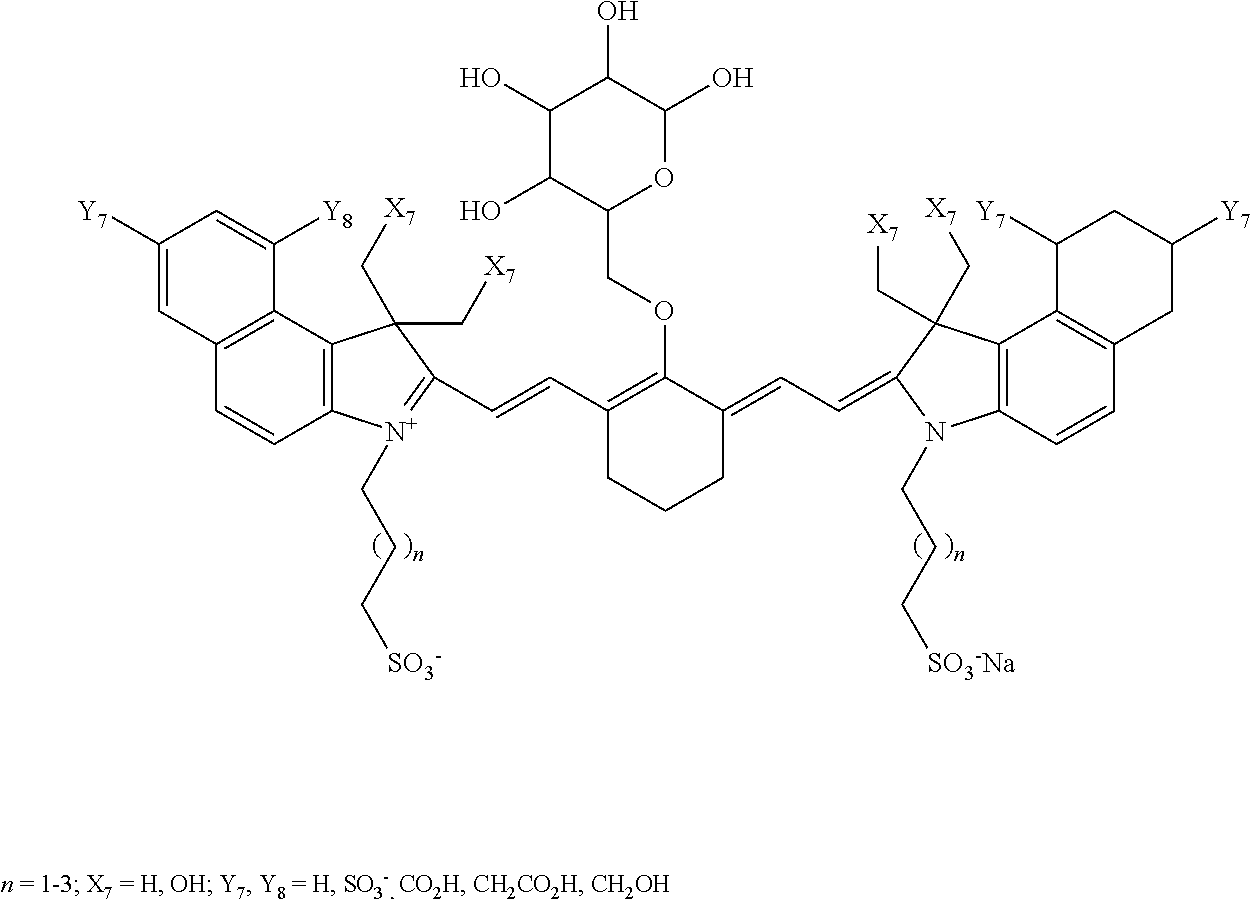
C12=C(C3=C(C=C1)C=C([Y7])C=C3[Y8])C(C[X7])(C[X7])C(C=CC1=C(OCC3OC(O)C(O)C(O)C3O)C(=CC=C3C(C[X7])(C[X7])C4=C(N3CCC[SO3-Na])C=CC3=C4C([Y7])CC([Y7])C3)CCC1)=[N+]2CCC[SO3-]
